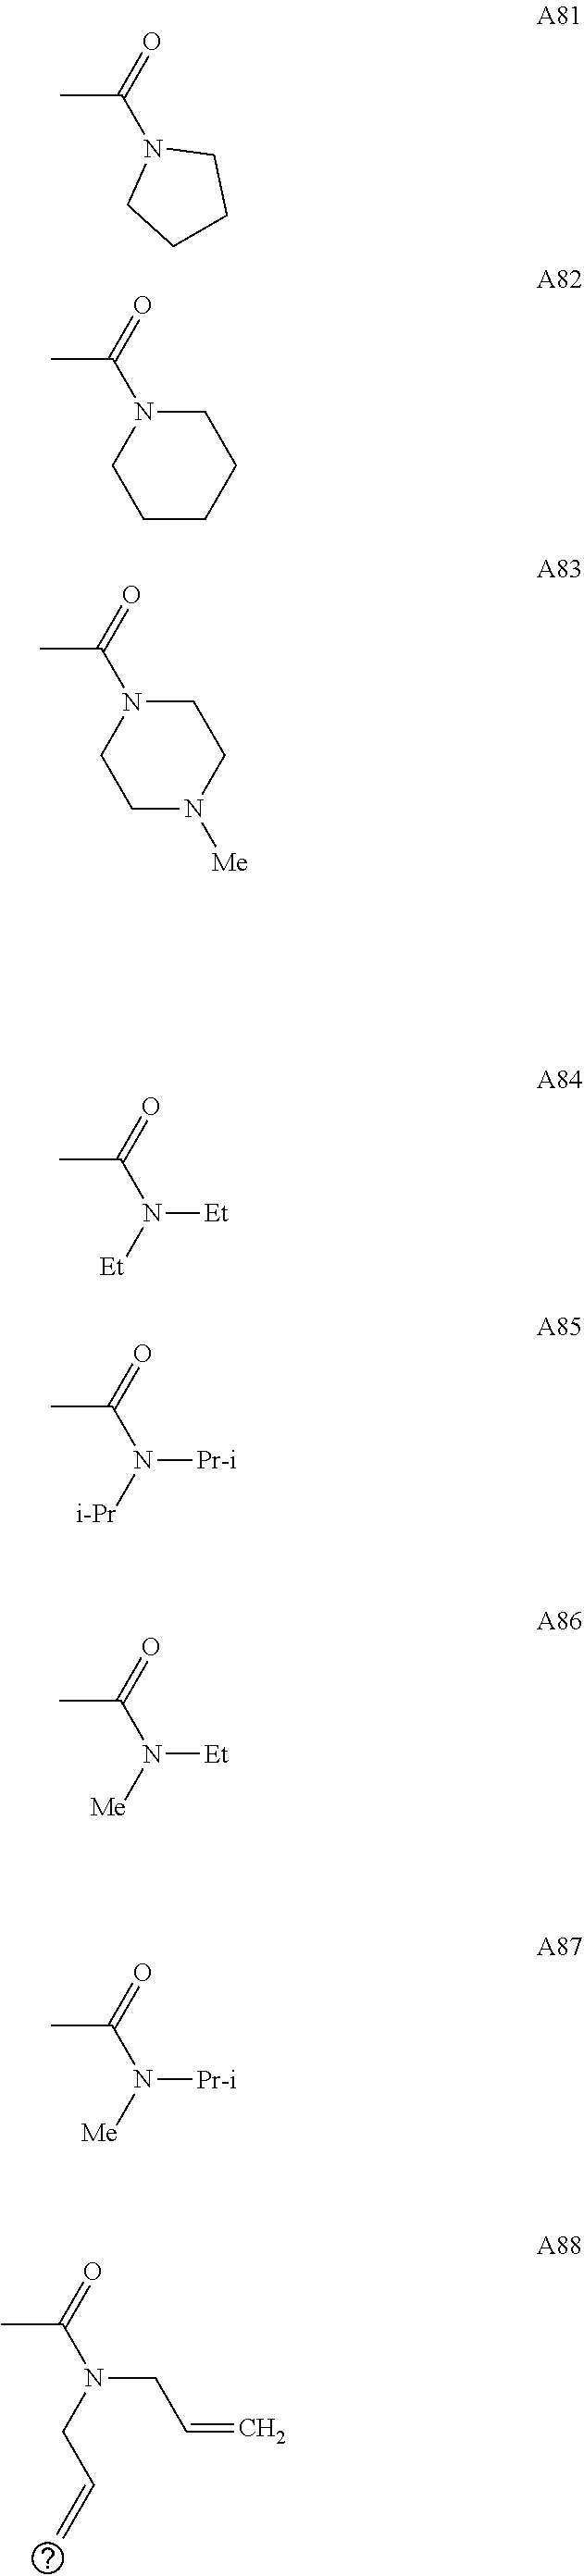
CC(=O)N(CC=C)CC=C.CC(=O)N1CCCC1.CC(=O)N1CCCCC1.CC(=O)N1CCN([Me])CC1.CC(=O)N([Et])[Et].CC(=O)N([i-Pr])[Pr-i].CC(=O)N([Me])[Et].CC(=O)N([Me])[Pr-i]
